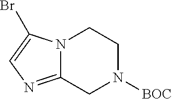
C12=NC=C(Br)N1CCN([BOC])C2
